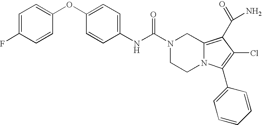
C1(OC2=CC=C(F)C=C2)=CC=C(NC(=O)N2CCN3C(=C(C(N)=O)C(Cl)=C3C3=CC=CC=C3)C2)C=C1
